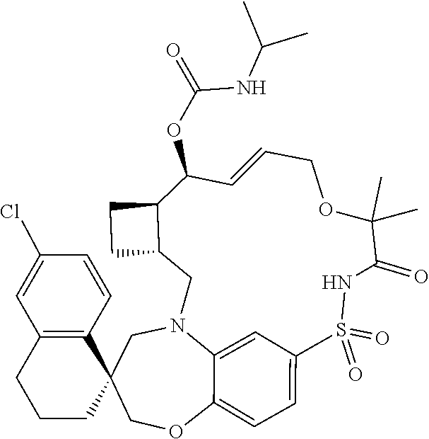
C1N2C3=CC(=CC=C3OCC13CCCC1=C3C=CC(Cl)=C1)S(=O)(=O)NC(=O)C(C)(C)OCC=CC(OC(NC(C)C)=O)C1C(C2)CC1
